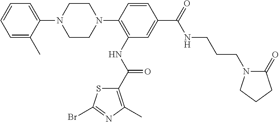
C1=C(C)C(N2CCN(C3=C(NC(=O)C4=C(C)N=C(Br)S4)C=C(C(=O)NCCCN4C(=O)CCC4)C=C3)CC2)=CC=C1
